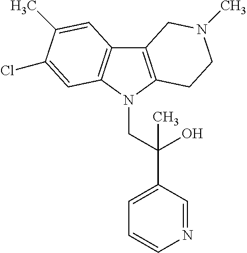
C12=C(N(CC(C3=CC=CN=C3)(O)C)C3=C1C=C(C)C(Cl)=C3)CCN(C)C2
